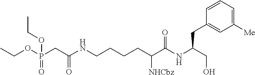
CCOP(CC(NCCCCC(C(NC(CO)CC1=CC([Me])=CC=C1)=O)[NHCbz])=O)(=O)OCC
